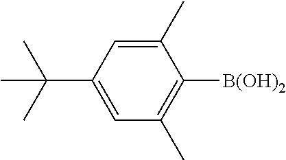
C1(C)=CC(C(C)(C)C)=CC(C)=C1[B(OH)2]
